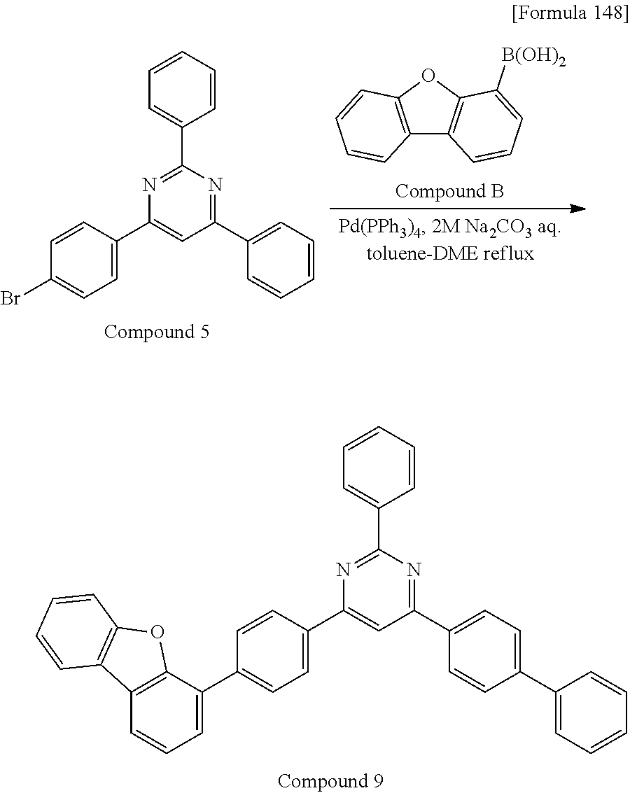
C1=CC=CC(C2=NC(C3=CC=C(C4=CC=CC5=C4OC4=C5C=CC=C4)C=C3)=CC(C3=CC=C(C4=CC=CC=C4)C=C3)=N2)=C1.C1=CC=CC(C2=NC(C3=CC=C(Br)C=C3)=CC(C3=CC=CC=C3)=N2)=C1.C12=C(OC3=C1C=CC=C3[B(OH)2])C=CC=C2
